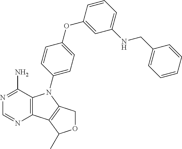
C12=C(C(N)=NC=N1)N(C1=CC=C(OC3=CC(NCC4=CC=CC=C4)=CC=C3)C=C1)C1=C2C(C)OC1
